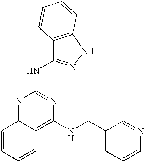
C1=CC=CC2=C(NCC3=CC=CN=C3)N=C(NC3=NNC4=C3C=CC=C4)N=C12
